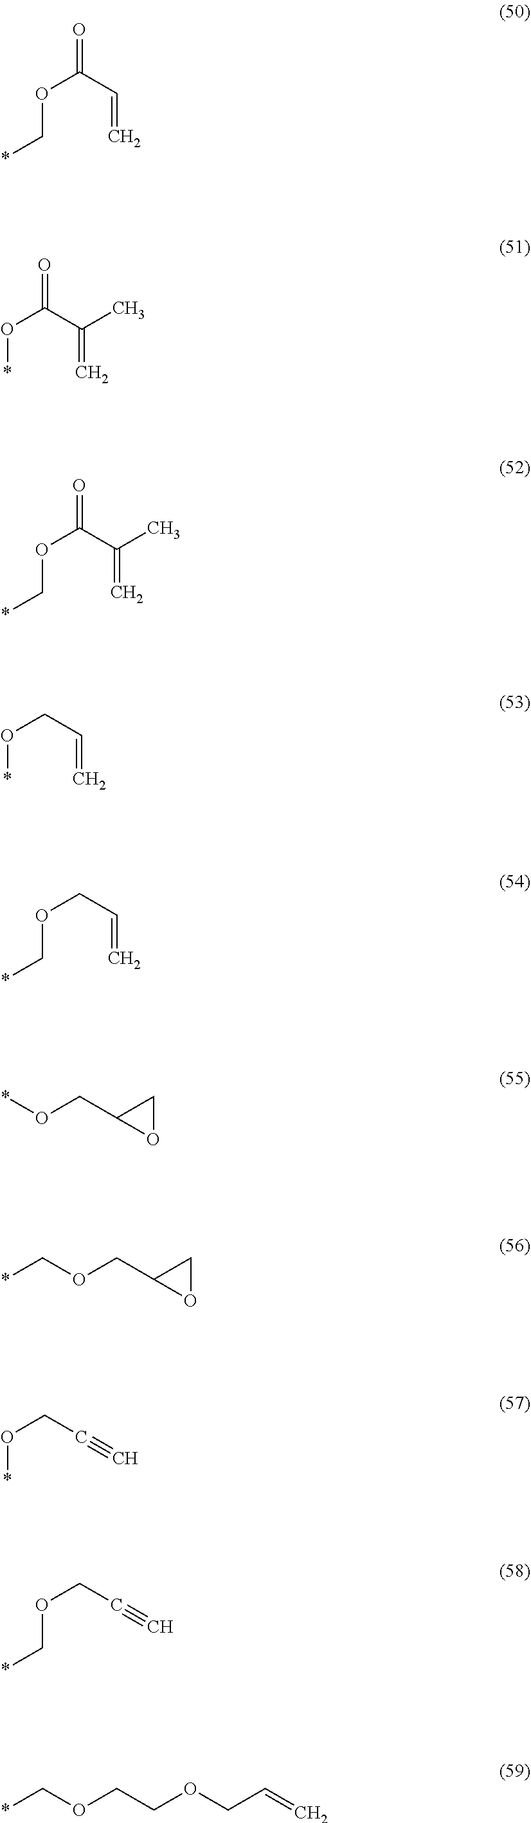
O=C(C=C)OC*.O=C(C(=C)C)O*.O=C(C(=C)C)OC*.C(C=C)O*.C(C=C)OC*.C(OCC1CO1)*.*OCC1OC1.C(C#C)O*.C(C#C)OC*.C(OCCOCC=C)*
